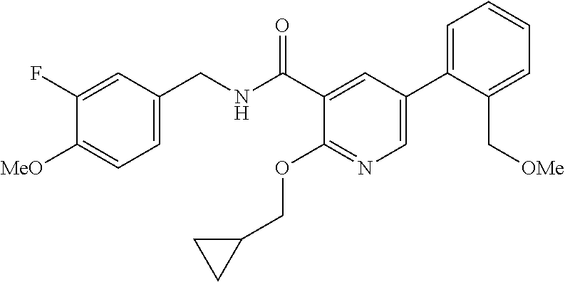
C1=C(CNC(C2=CC(C3=CC=CC=C3C[OMe])=CN=C2OCC2CC2)=O)C=C(F)C([MeO])=C1
